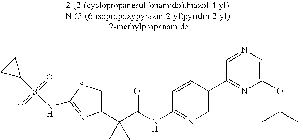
C1(C(C(NC2=NC=C(C3=NC(OC(C)C)=CN=C3)C=C2)=O)(C)C)=CSC(NS(C2CC2)(=O)=O)=N1
